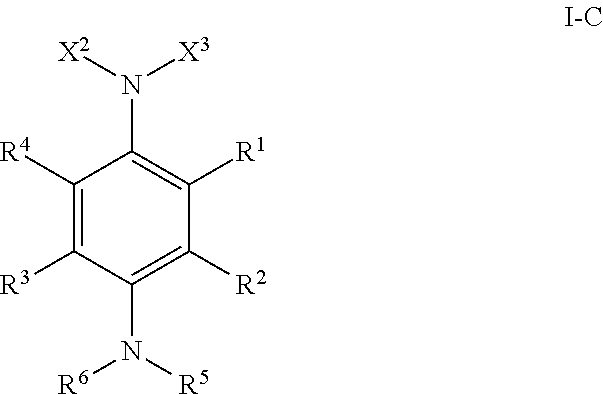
C1([R4])=C([R3])C(N([R6])[R5])=C([R2])C([R1])=C1N([X3])[X2]
